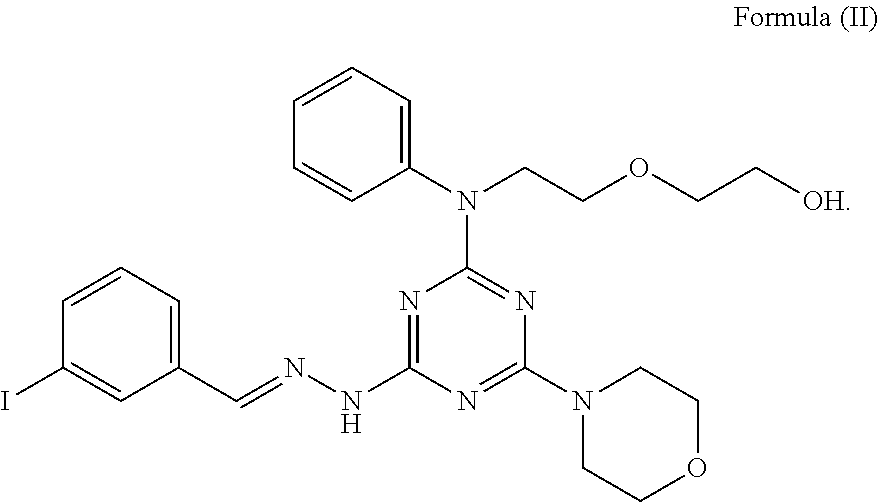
C1(C=NNC2=NC(N(CCOCC[OH])C3=CC=CC=C3)=NC(N3CCOCC3)=N2)=CC=CC(I)=C1
